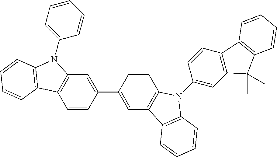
C1=CC(C2=CC3=C(C=C2)N(C2=CC4=C(C=C2)C2=C(C4(C)C)C=CC=C2)C2=C3C=CC=C2)=CC2=C1C1=C(N2C2=CC=CC=C2)C=CC=C1
